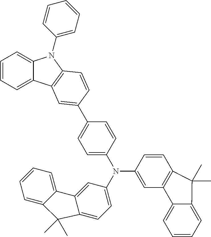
C1=CC=C2C(=C1)N(C1=CC=CC=C1)C1=C2C=C(C2=CC=C(N(C3=CC4=C(C=C3)C(C)(C)C3=CC=CC=C43)C3=CC=C4C(=C3)C3=CC=CC=C3C4(C)C)C=C2)C=C1
